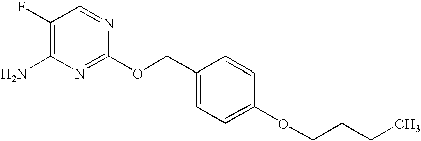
C1(F)=C(N)N=C(OCC2=CC=C(OCCCC)C=C2)N=C1
